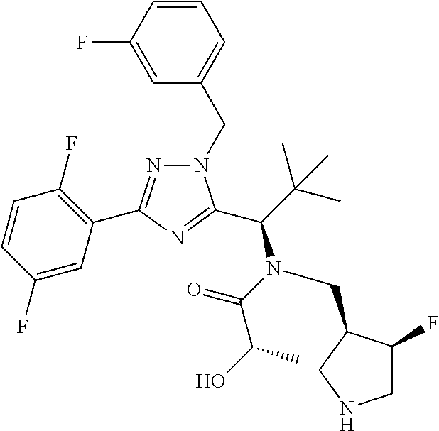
C1=CC(F)=CC(C2=NN(CC3=CC=CC(F)=C3)C(C(N(C(C(O)C)=O)CC3C(F)CNC3)C(C)(C)C)=N2)=C1F
